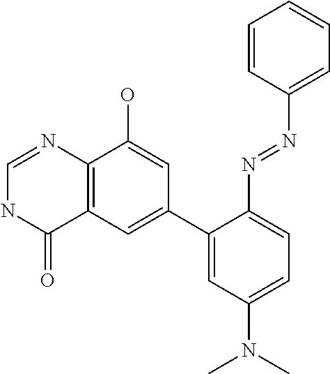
C12=C(C=C(C3=CC(N(C)C)=CC=C3N=NC3=CC=CC=C3)C=C1O)C(=O)NC=N2
